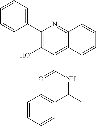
C1(O)=C(C2=CC=CC=C2)N=C2C(=C1C(NC(CC)C1=CC=CC=C1)=O)C=CC=C2
